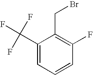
C1(C(F)(F)F)=CC=CC(F)=C1CBr
